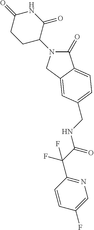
C1(=O)N(C2C(=O)NC(=O)CC2)CC2=CC(CNC(C(C3=NC=C(F)C=C3)(F)F)=O)=CC=C12
